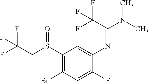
S(C1=C(Br)C=C(F)C(N=C(C(F)(F)F)N(C)C)=C1)(CC(F)(F)F)=O
